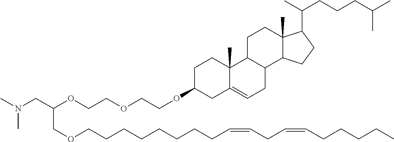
C1C(OCCOCCOC(CN(C)C)COCCCCCCCCC=CCC=CCCCCC)CC2=CCC3C(C2(C)C1)CCC1(C)C3CCC1C(C)CCCC(C)C
